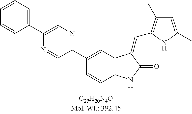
C1(C2=CC3=C(C=C2)NC(=O)C3=CC2=C(C)C=C(C)N2)=NC=C(C2=CC=CC=C2)N=C1
